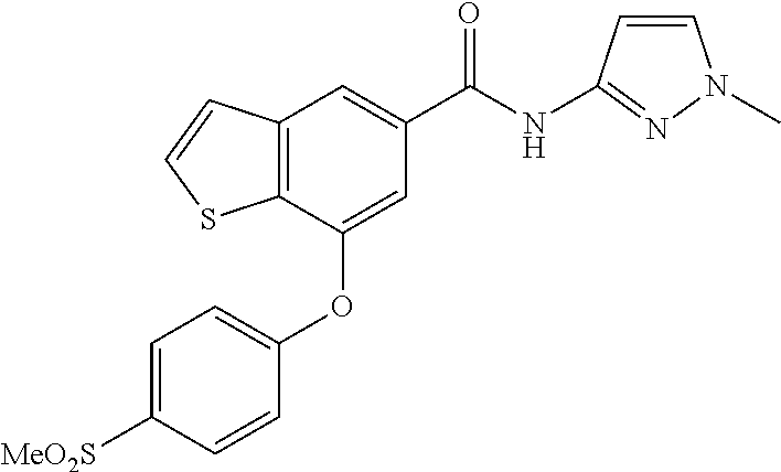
C12=C(C(OC3=CC=C([MeO2S])C=C3)=CC(C(NC3=NN(C)C=C3)=O)=C1)SC=C2
